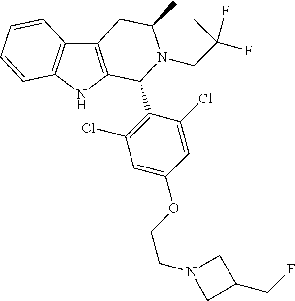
C12=C(NC3=C1C=CC=C3)C(C1=C(Cl)C=C(OCCN3CC(CF)C3)C=C1Cl)N(CC(F)(C)F)C(C)C2
